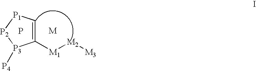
C1([M1][M2][M3])=C[P1][P2][P3]1[P4].P.[M]
